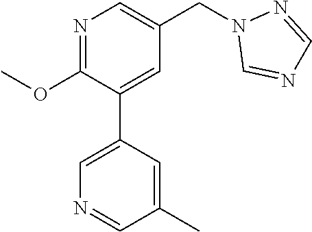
C1(OC)=NC=C(CN2C=NC=N2)C=C1C1=CN=CC(C)=C1
